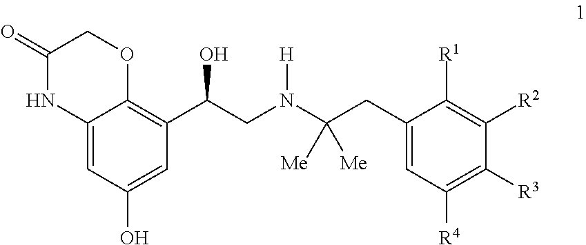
C1(=O)NC2=CC(O)=CC(C(CN(C(CC3=CC([R4])=C([R3])C([R2])=C3[R1])([Me])[Me])[H])O)=C2OC1
